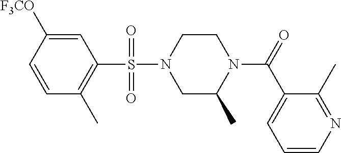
C1=CC(C)=C(S(N2CC(C)N(C(=O)C3=CC=CN=C3C)CC2)(=O)=O)C=C1[F3CO]
